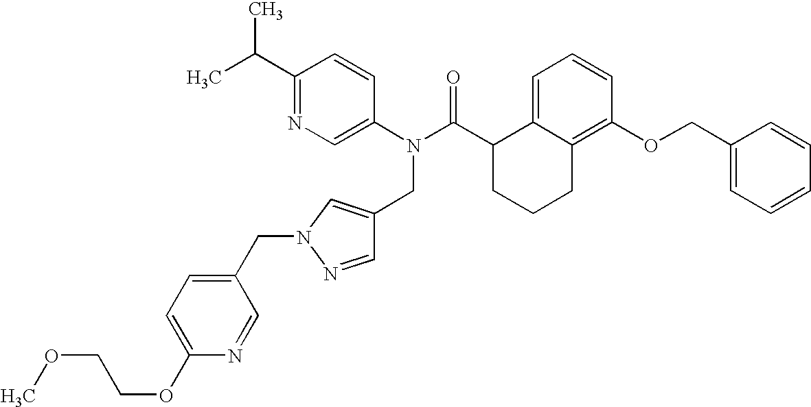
C1(C(C)C)=NC=C(N(C(C2CCCC3=C(OCC4=CC=CC=C4)C=CC=C23)=O)CC2=CN(CC3=CC=C(OCCOC)N=C3)N=C2)C=C1
